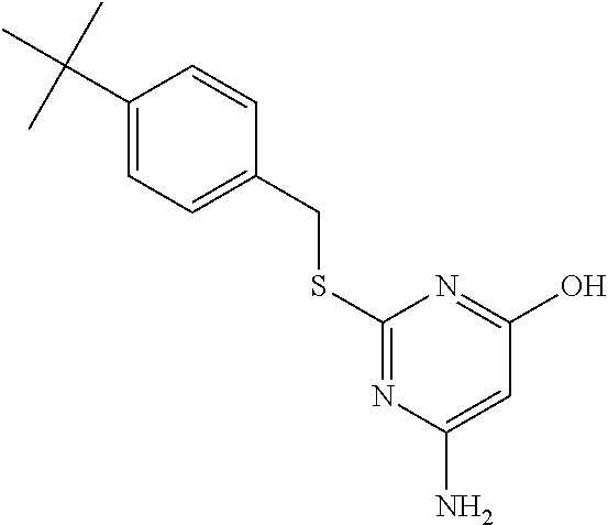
C1(C(C)(C)C)=CC=C(CSC2=NC(N)=CC(O)=N2)C=C1
